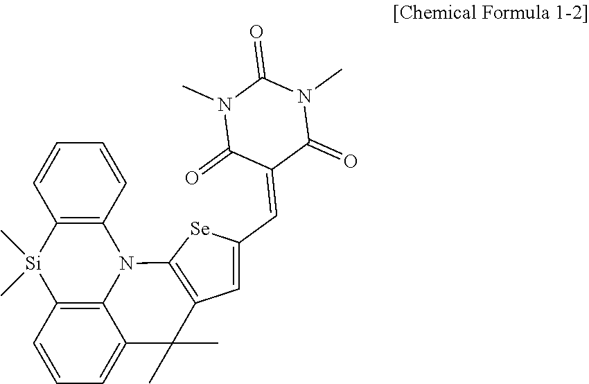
C1=C(C=C2C(=O)N(C)C(=O)N(C)C2=O)[Se]C2=C1C(C)(C)C1=CC=CC3=C1N2C1=C([Si]3(C)C)C=CC=C1
